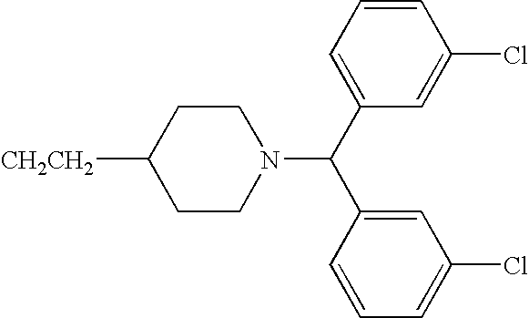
[CH2CH2]C1CCN(C(C2=CC=CC(Cl)=C2)C2=CC(Cl)=CC=C2)CC1
